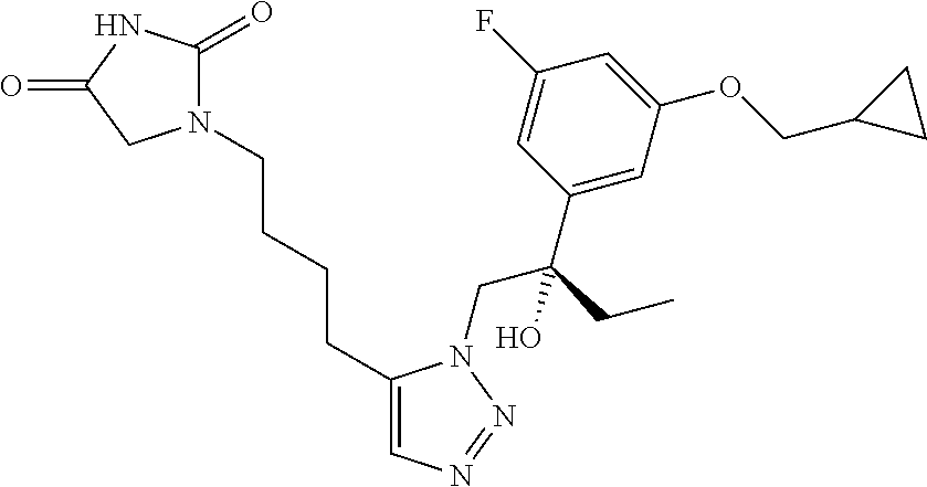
C1(CCCCN2C(=O)NC(=O)C2)=CN=NN1CC(C1=CC(OCC2CC2)=CC(F)=C1)(CC)O
